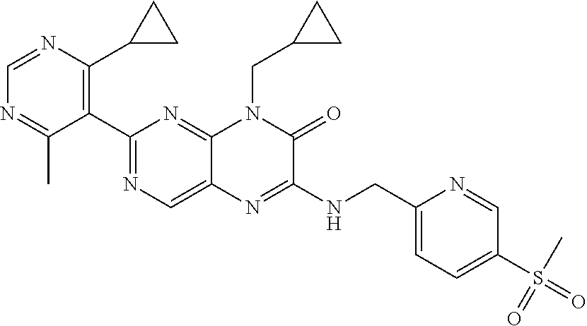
C1=NC(C2CC2)=C(C2=NC=C3C(=N2)N(CC2CC2)C(=O)C(NCC2=CC=C(S(C)(=O)=O)C=N2)=N3)C(C)=N1
